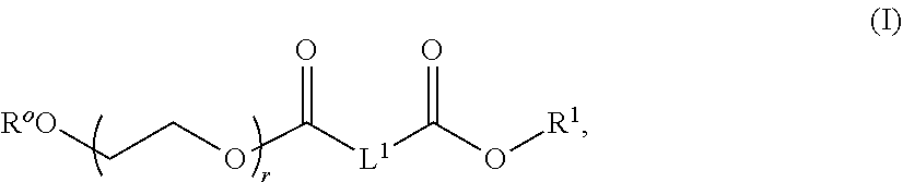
[RoO]CCOC([L1]C(O[R1])=O)=O
